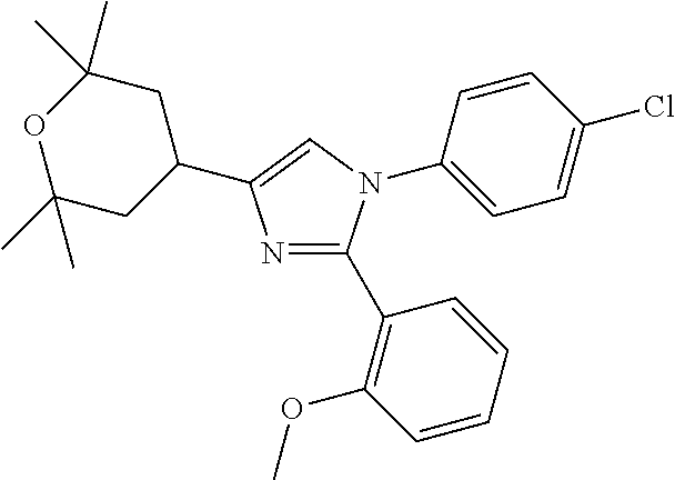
N1=C(C2=C(OC)C=CC=C2)N(C2=CC=C(Cl)C=C2)C=C1C1CC(C)(C)OC(C)(C)C1
